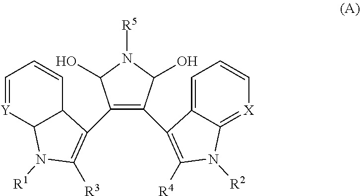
C1=[Y]C2C(C=C1)C(C1=C(C3=C([R4])N([R2])C4=[X]C=CC=C43)C(O)N([R5])C1O)=C([R3])N2[R1]
